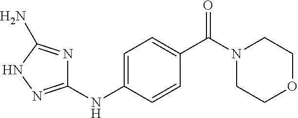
C1=C(NC2=NNC(N)=N2)C=CC(C(N2CCOCC2)=O)=C1
